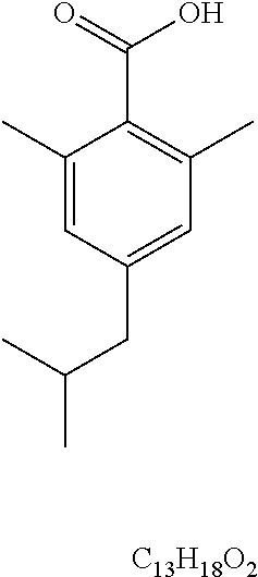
C1(C)=CC(CC(C)C)=CC(C)=C1C(O)=O.[C13H18O2]
